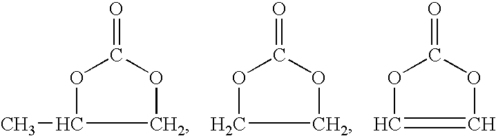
C1OC(=O)OC1C.C1OC(=O)OC1.C1=COC(=O)O1
